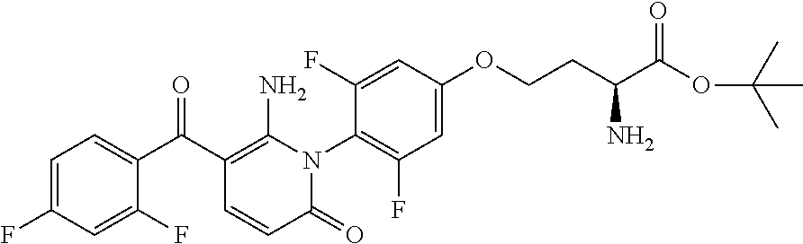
C1=C(F)C=C(F)C(C(C2=C(N)N(C3=C(F)C=C(OCCC(C(=O)OC(C)(C)C)N)C=C3F)C(=O)C=C2)=O)=C1
